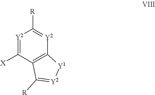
C12=C([Y2]=C([R])[Y2]=C1[X])[Y1][Y2]=C2[R]
